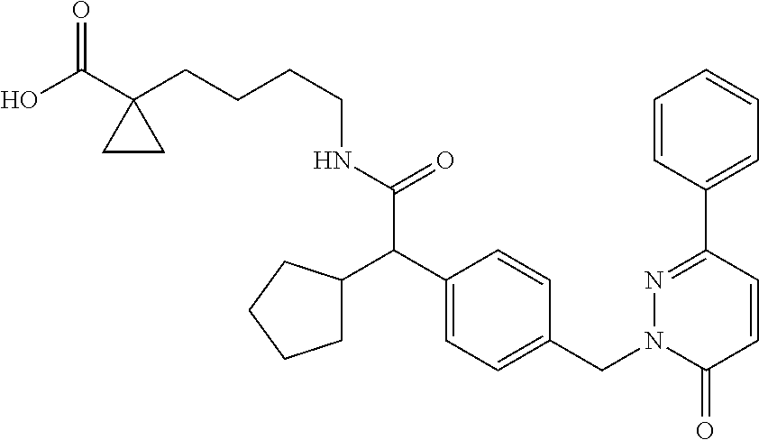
C(CNC(C(C1=CC=C(CN2C(=O)C=CC(C3=CC=CC=C3)=N2)C=C1)C1CCCC1)=O)CCC1(C(O)=O)CC1
